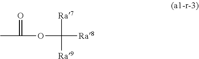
O(C([Ra7])([Ra9])[Ra8])C(C)=O
